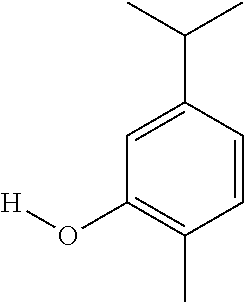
C1=C(C(C)C)C=CC(C)=C1O[H]
